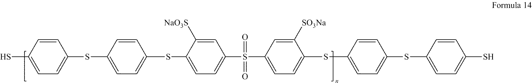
C1=CC(S)=CC=C1SC1=CC=C(SC2=CC=C(S(C3=CC=C(SC4=CC=C(SC5=CC=C(S)C=C5)C=C4)C([SO3Na])=C3)(=O)=O)C=C2[NaO3S])C=C1
